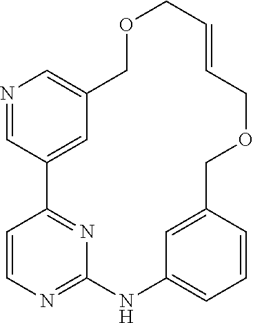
N1=CC2=CC(=C1)COCC=CCOCC1=CC(=CC=C1)NC1=NC=CC2=N1
